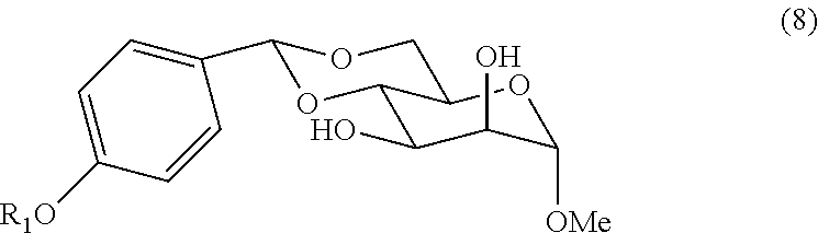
C1(C2=CC=C([R1O])C=C2)OC2C(CO1)OC([OMe])C(O)C2O
